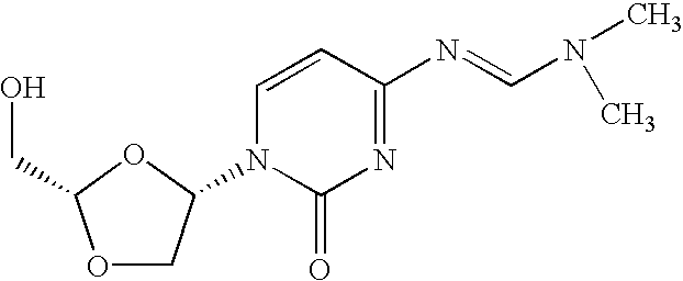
O1CC(N2C(=O)N=C(N=CN(C)C)C=C2)OC1CO
